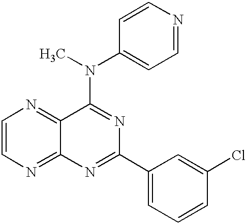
C1=CN=C2C(=N1)C(N(C1=CC=NC=C1)C)=NC(C1=CC=CC(Cl)=C1)=N2
